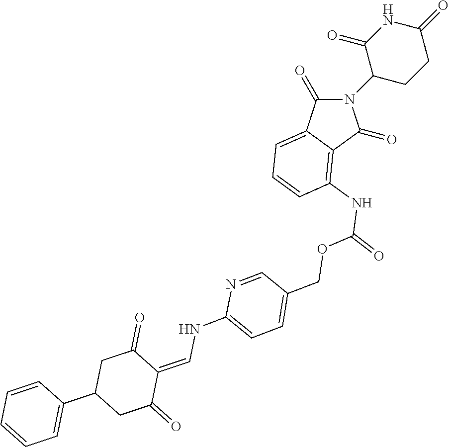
N1(C2CCC(=O)NC2=O)C(=O)C2=CC=CC(NC(=O)OCC3=CC=C(NC=C4C(=O)CC(C5=CC=CC=C5)CC4=O)N=C3)=C2C1=O
